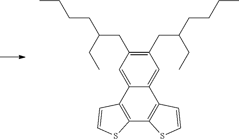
C1(CC(CCCC)CC)=C(CC(CCCC)CC)C=C2C(=C1)C1=C(C3=C2C=CS3)SC=C1
